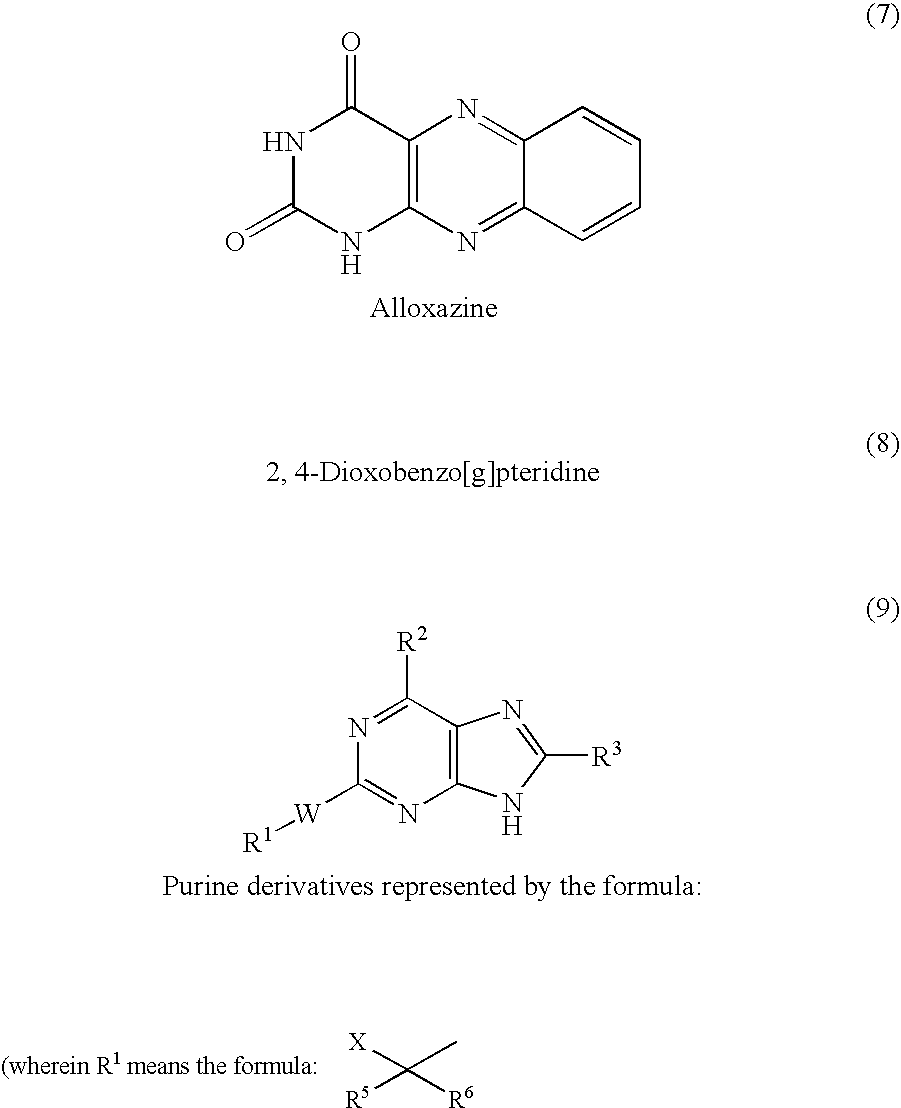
N1C(=O)NC2=C(C1=O)N=C1C(=N2)C=CC=C1.N1=C([R2])C2=C(N=C1[W][R1])NC([R3])=N2.[X]C(C)([R5])[R6]
